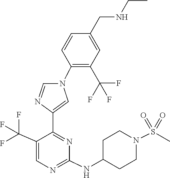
C1(NC2CCN(S(=O)(=O)C)CC2)=NC=C(C(F)(F)F)C(C2=CN(C3=C(C(F)(F)F)C=C(CNCC)C=C3)C=N2)=N1
